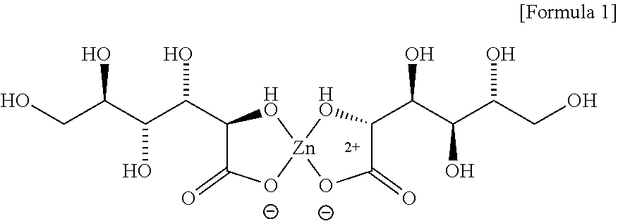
C1(C(C(C(CO)O)O)O)C(=O)[O-][Zn]2([HO]1)[O-]C(=O)C(C(C(C(CO)O)O)O)[HO]2
